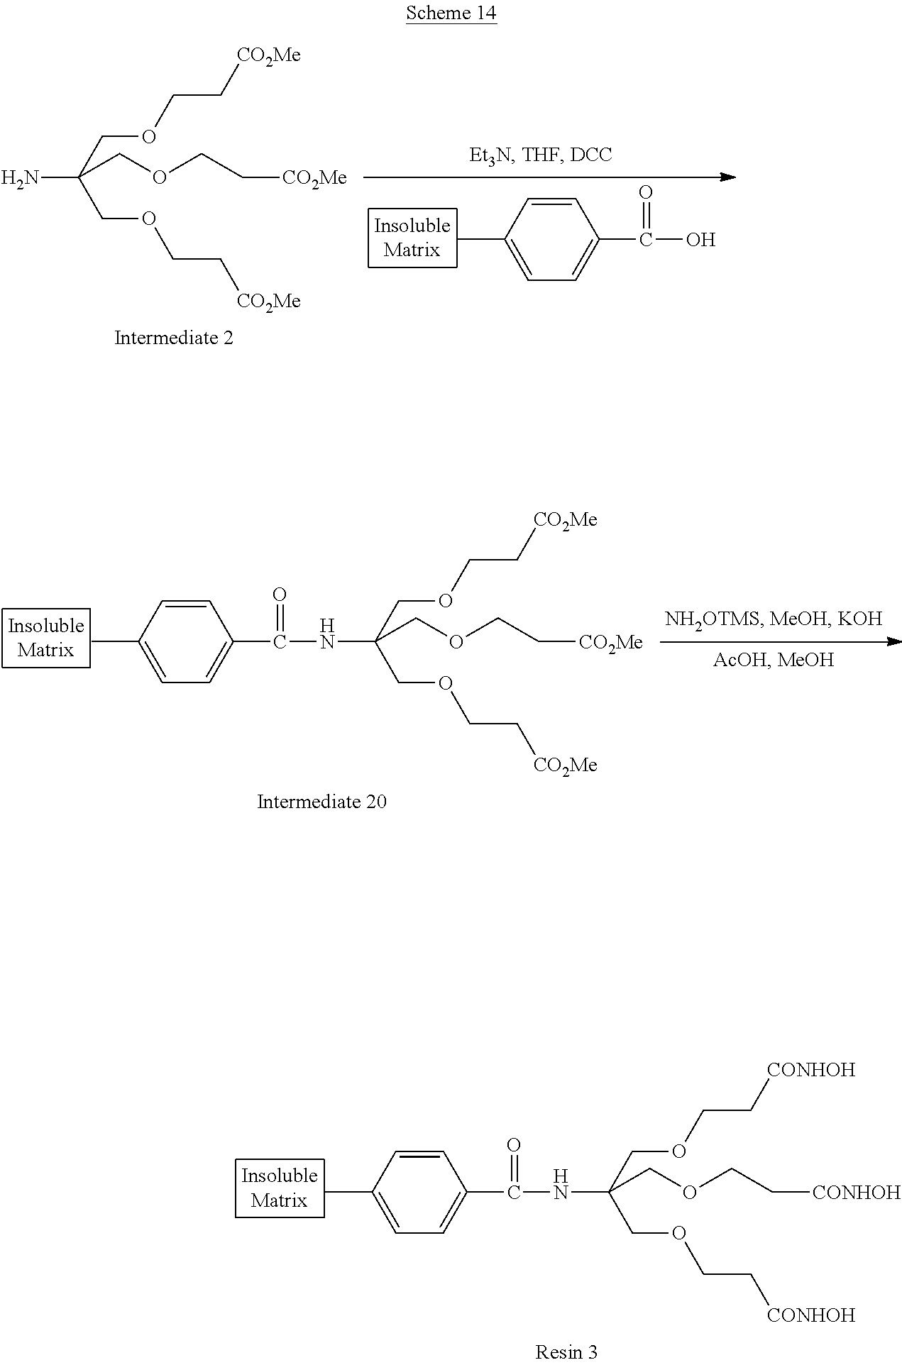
CC1=CC=C(C(=O)O)C=C1.C(N)(COCC[CO2Me])(COCC[CO2Me])COCC[CO2Me].CC1=CC=C(C(=O)NC(COCC[CO2Me])(COCC[CO2Me])COCC[CO2Me])C=C1.CC1=CC=C(C(=O)NC(COCC[CONHOH])(COCC[CONHOH])COCC[CONHOH])C=C1
